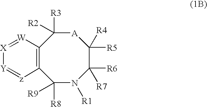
C12=C([W]=[X][Y]=[z]1)C([R3])([R2])[A]C([R5])([R4])C([R6])([R7])N([R1])C2([R8])[R9]
